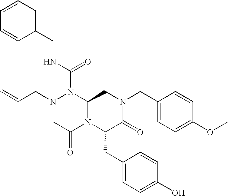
N(C(N1N(CC=C)CC(=O)N2C1CN(CC1=CC=C(OC)C=C1)C(=O)C2CC1=CC=C(O)C=C1)=O)CC1=CC=CC=C1
